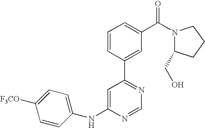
C1(NC2=CC(C3=CC(C(N4C(CO)CCC4)=O)=CC=C3)=NC=N2)=CC=C([F3CO])C=C1
